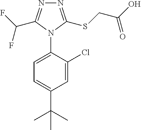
C1=C(Cl)C(N2C(C(F)F)=NN=C2SCC(O)=O)=CC=C1C(C)(C)C
